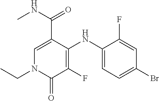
C1=C(C(NC)=O)C(NC2=CC=C(Br)C=C2F)=C(F)C(=O)N1CC
